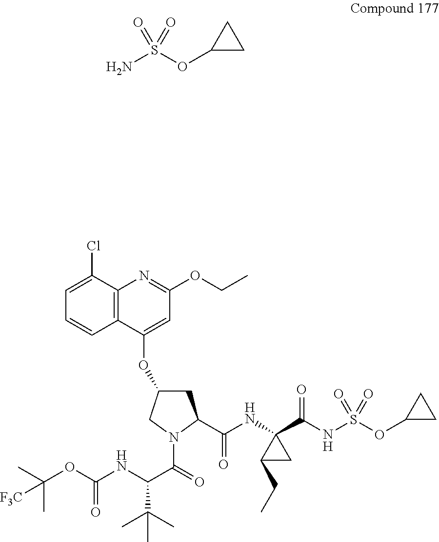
C1=C(Cl)C2=C(C=C1)C(OC1CC(C(=O)NC3(C(NS(OC4CC4)(=O)=O)=O)CC3CC)N(C(C(NC(OC(C)(C)[F3C])=O)C(C)(C)C)=O)C1)=CC(OCC)=N2.NS(OC1CC1)(=O)=O
